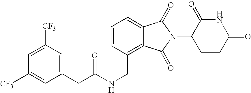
C1=CC(CNC(CC2=CC([CF3])=CC([CF3])=C2)=O)=C2C(=C1)C(=O)N(C1CCC(=O)NC1=O)C2=O
